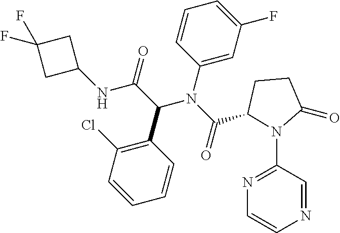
C1=CC(C(C(NC2CC(F)(F)C2)=O)N(C(=O)C2N(C3=NC=CN=C3)C(=O)CC2)C2=CC(F)=CC=C2)=C(Cl)C=C1
